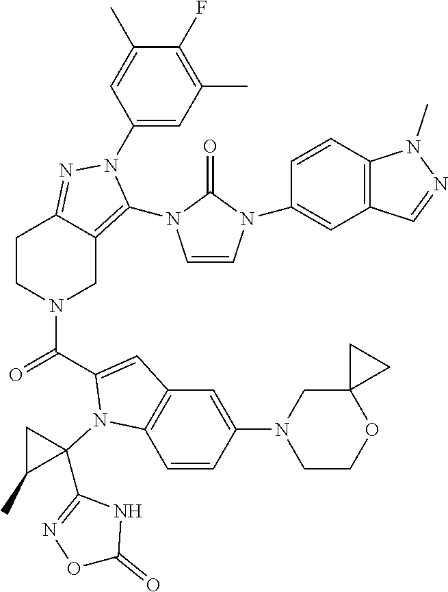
C1(F)=C(C)C=C(N2C(N3C=CN(C4=CC5=C(C=C4)N(C)N=C5)C3=O)=C3CN(C(=O)C4=CC5=C(C=CC(N6CCOC7(C6)CC7)=C5)N4C4(C5=NOC(=O)N5)CC4C)CCC3=N2)C=C1C
